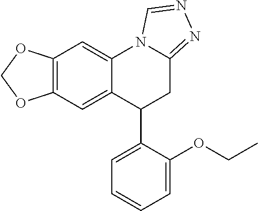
C12=CC3=C(C=C1C(C1=CC=CC=C1OCC)CC1=NN=CN21)OCO3
